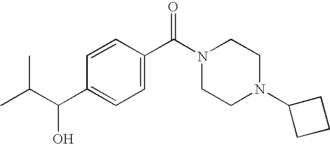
C(C(C1=CC=C(C(=O)N2CCN(C3CCC3)CC2)C=C1)O)(C)C
